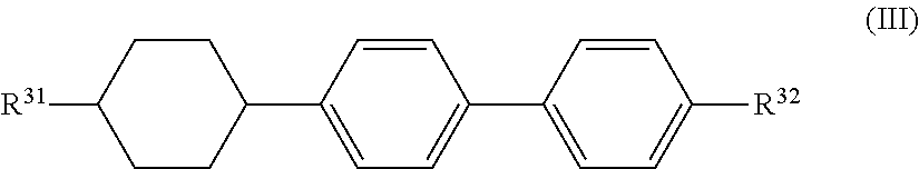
C1=CC(C2CCC([R31])CC2)=CC=C1C1=CC=C([R32])C=C1
